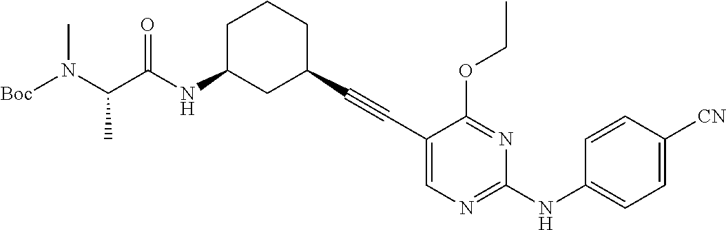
[Boc]N(C(C(NC1CC(C#CC2=CN=C(NC3=CC=C([CN])C=C3)N=C2OCC)CCC1)=O)C)C
